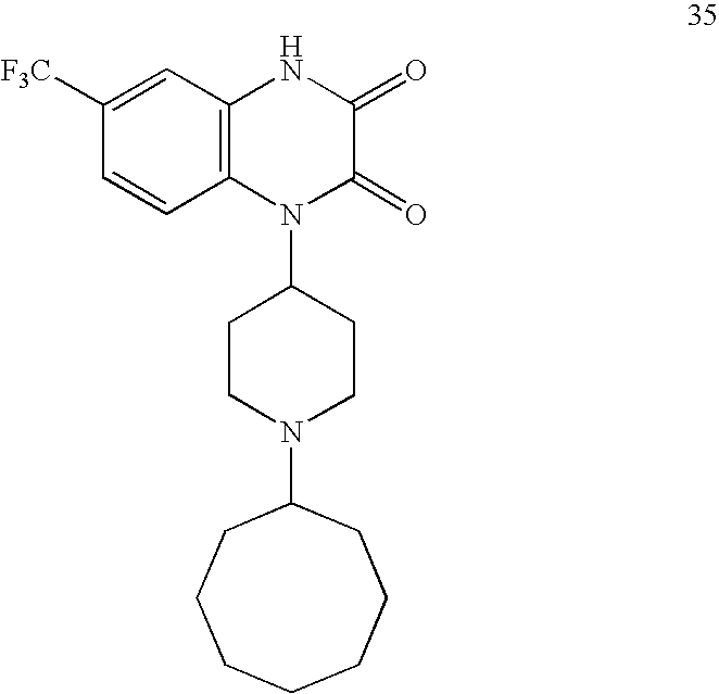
C1([F3C])=CC2=C(C=C1)N(C1CCN(C3CCCCCCC3)CC1)C(=O)C(=O)N2
